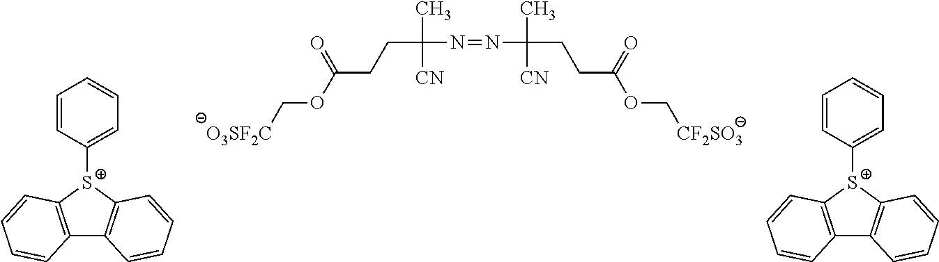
C12=C([S+](C3=CC=CC=C3)C3=C1C=CC=C3)C=CC=C2.[O3SF2C]COC(CCC(C)([CN])N=NC(C)([CN])CCC(OC[CF2SO3])=O)=O.C12=C([S+](C3=CC=CC=C3)C3=C1C=CC=C3)C=CC=C2
